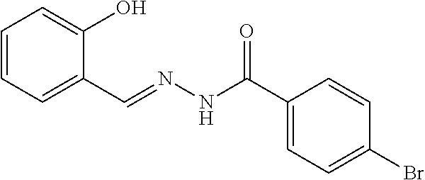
C1=CC=C(C=NNC(C2=CC=C(Br)C=C2)=O)C(O)=C1
